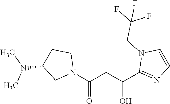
N1(C(CC(C2=NC=CN2CC(F)(F)F)O)=O)CCC(N(C)C)C1
